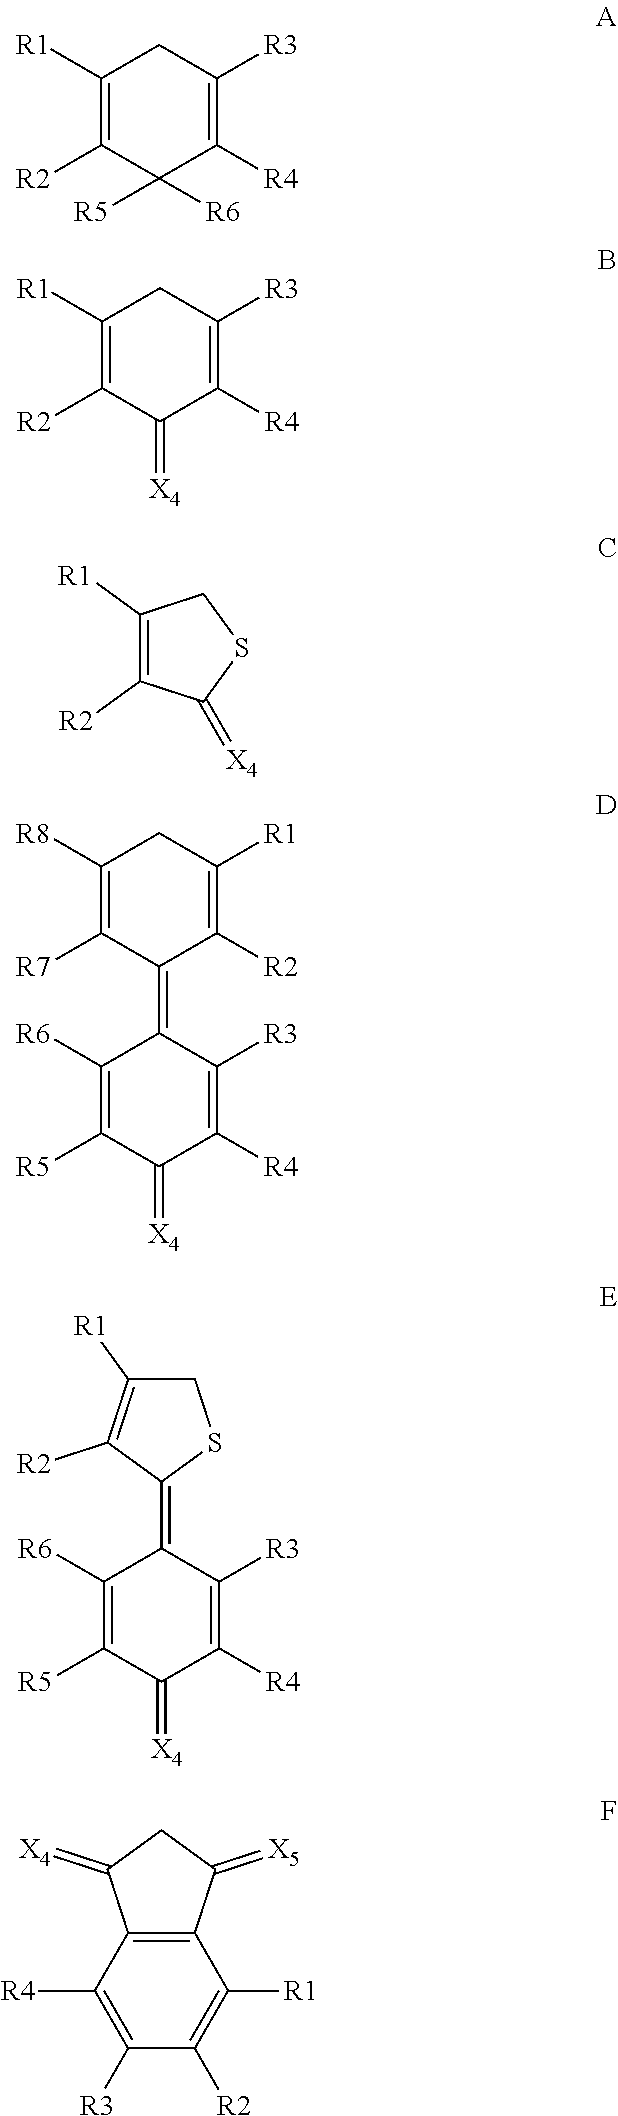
C1([R1])=C([R2])C([R6])([R5])C([R4])=C([R3])C1.C1([R1])=C([R2])C(=[X4])C([R4])=C([R3])C1.C1([R1])=C([R2])C(=[X4])SC1.C1([R8])=C([R7])C(=C2C([R6])=C([R5])C(=[X4])C([R4])=C2[R3])C([R2])=C([R1])C1.C1(=C2C([R6])=C([R5])C(=[X4])C([R4])=C2[R3])SCC([R1])=C1[R2].C1([R2])=C([R1])C2=C(C([R4])=C1[R3])C(=[X4])CC2=[X5]
